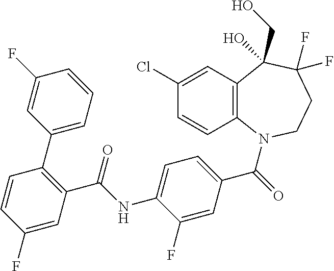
C12=C(N(C(=O)C3=CC=C(NC(C4=C(C5=CC=CC(F)=C5)C=CC(F)=C4)=O)C(F)=C3)CCC(F)(F)C1(CO)O)C=CC(Cl)=C2
